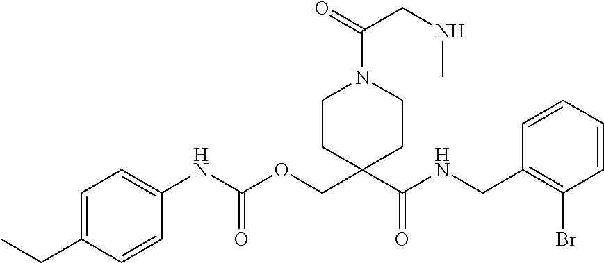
CCC1=CC=C(NC(OCC2(C(NCC3=C(Br)C=CC=C3)=O)CCN(C(CNC)=O)CC2)=O)C=C1
